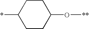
C1(O[**])CCC(*)CC1
